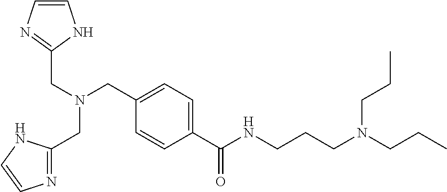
C1=C(C(NCCCN(CCC)CCC)=O)C=CC(CN(CC2=NC=CN2)CC2=NC=CN2)=C1
